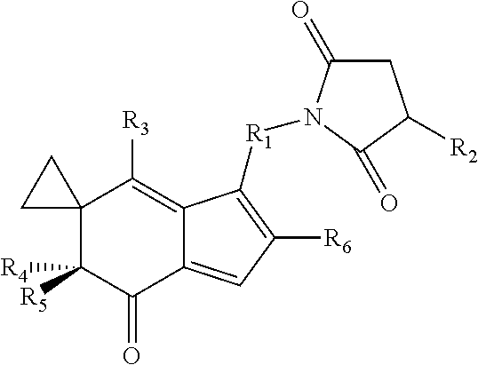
C12(C([R4])([R5])C(=O)C3=CC([R6])=C([R1]N4C(=O)CC([R2])C4=O)C3=C1[R3])CC2
